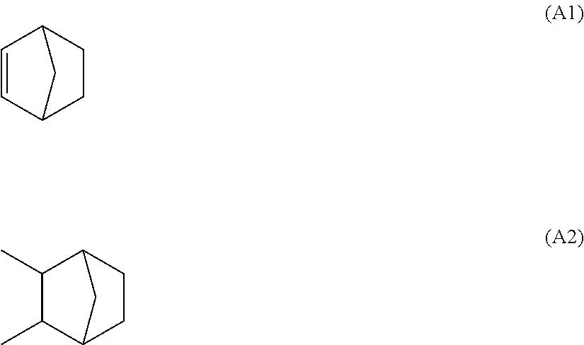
C1=CC2CCC1C2.C1(C)C2CCC(C1C)C2
